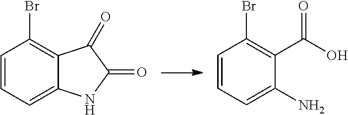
C1=CC=C(N)C(C(O)=O)=C1Br.C1=CC=C2C(=C1Br)C(=O)C(=O)N2
